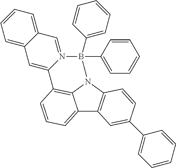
C12=CC=CC3=C1N(C1=C2C=C(C2=CC=CC=C2)C=C1)B(C1=CC=CC=C1)(C1=CC=CC=C1)N1=CC2=CC=CC=C2C=C31
